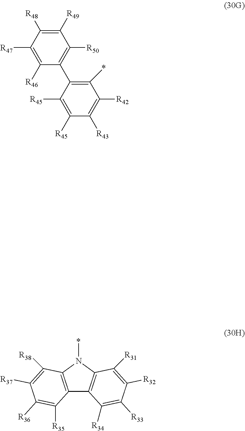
C1([R45])=C([R45])C(C2=C([R50])C([R49])=C([R48])C([R47])=C2[R46])=C(*)C([R42])=C1[R43].C12=C(N(*)C3=C1C([R34])=C([R33])C([R32])=C3[R31])C([R38])=C([R37])C([R36])=C2[R35]
